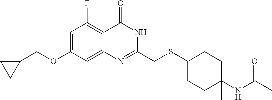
C1=C(OCC2CC2)C=C2C(=C1F)C(=O)NC(CSC1CCC(NC(C)=O)(C)CC1)=N2
